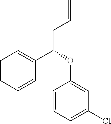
C1(C(OC2=CC(Cl)=CC=C2)CC=C)=CC=CC=C1
